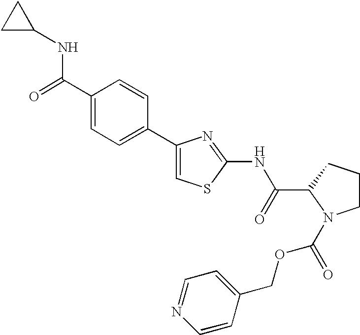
C1(C2=CC=C(C(=O)NC3CC3)C=C2)=CSC(NC(C2N(C(OCC3=CC=NC=C3)=O)CCC2)=O)=N1
